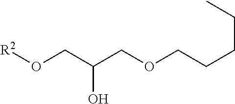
O(CC(CO[R2])O)CCCCC
